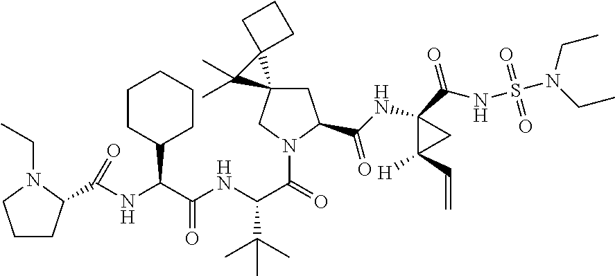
C1CC(C(NC(C2CCCN2CC)=O)C(NC(C(=O)N2CC3(CC2C(NC2(C(=O)NS(=O)(=O)N(CC)CC)C(C=C)([H])C2)=O)C2(CCC2)C3(C)C)C(C)(C)C)=O)CCC1
